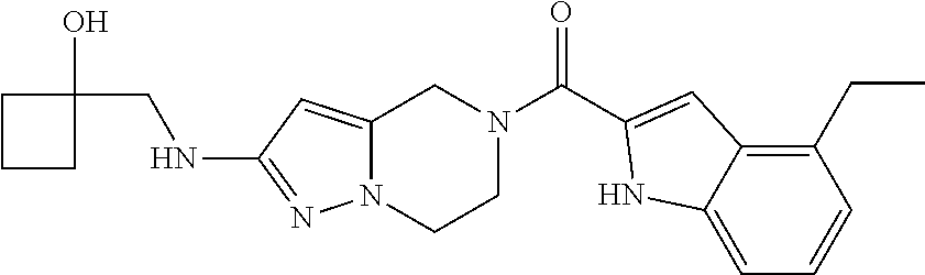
N(C1=NN2C(=C1)CN(C(=O)C1=CC3=C(CC)C=CC=C3N1)CC2)CC1(O)CCC1
